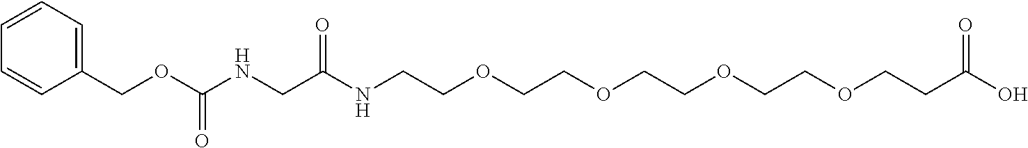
C1=CC=C(COC(NCC(NCCOCCOCCOCCOCCC(O)=O)=O)=O)C=C1
